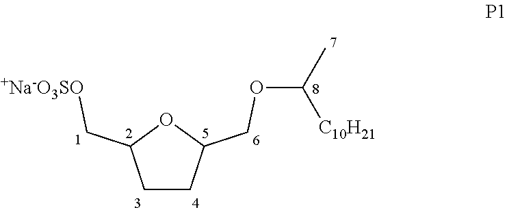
C1CC(COC(C)[C10H21])OC1C[+Na-O3SO]
